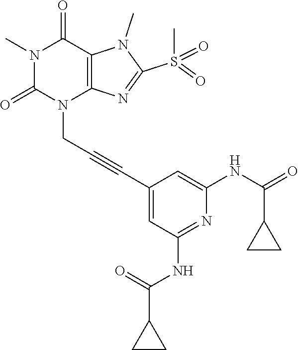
N1(C)C(=O)N(CC#CC2=CC(NC(C3CC3)=O)=NC(NC(=O)C3CC3)=C2)C2=C(C1=O)N(C)C(S(C)(=O)=O)=N2
